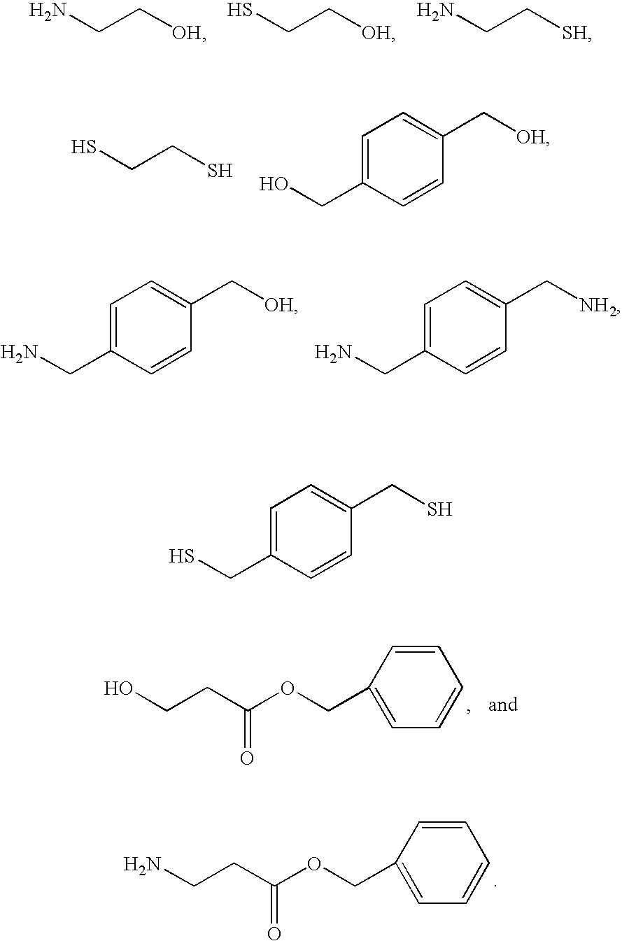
NCC[OH].SCC[OH].NCC[SH].SCCS.C1=C(CO)C=CC(C[OH])=C1.C1=C(CN)C=CC(C[NH2])=C1.C1=C(CN)C=CC(C[OH])=C1.C1(COC(CCO)=O)=CC=CC=C1.C1(COC(CCN)=O)=CC=CC=C1.C1=C(CS)C=CC(CS)=C1
